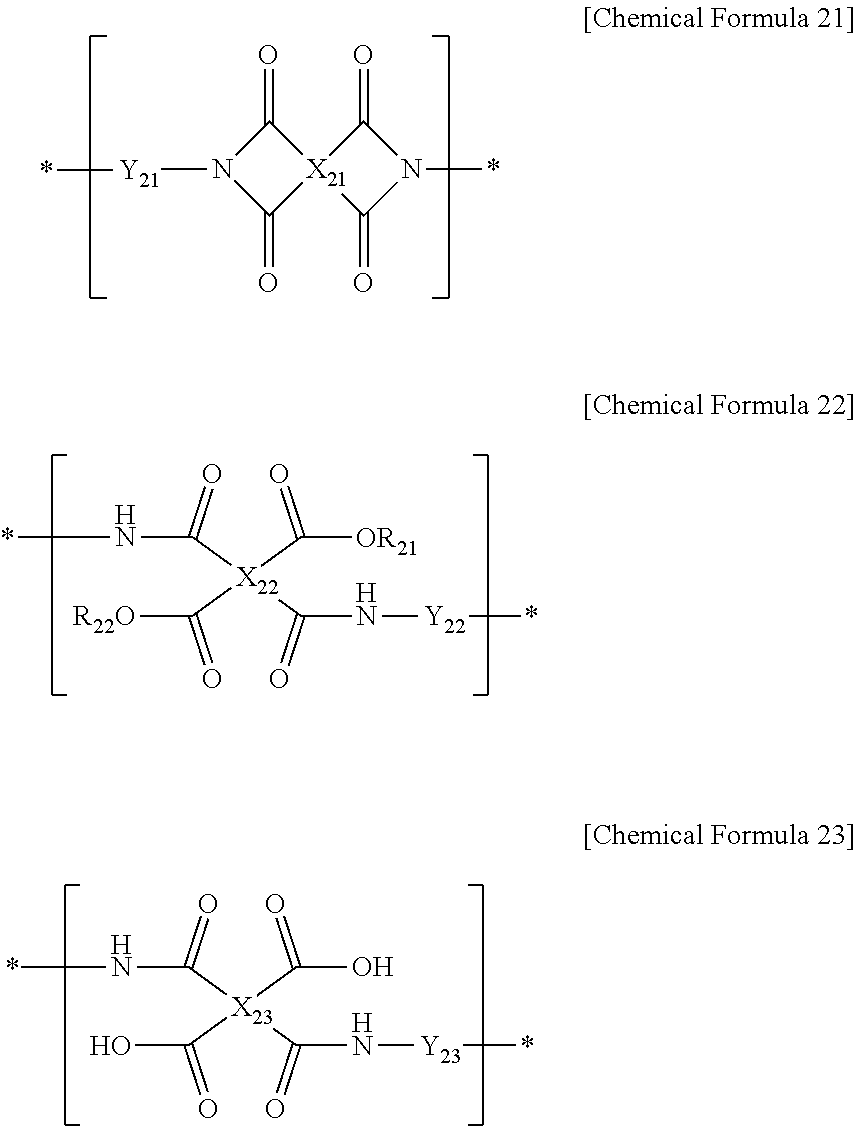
C1(=O)[X21]2(C(=O)N1[Y21]*)C(=O)N(*)C2=O.O=C([X23](C(=O)N[Y23]*)(C(=O)O)C(=O)N*)O.O=C([X22](C(=O)N[Y22]*)(C(=O)[OR21])C(=O)N*)[R22O]
